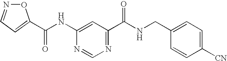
C1(C(NC2=CC(C(NCC3=CC=C([CN])C=C3)=O)=NC=N2)=O)=CC=NO1
